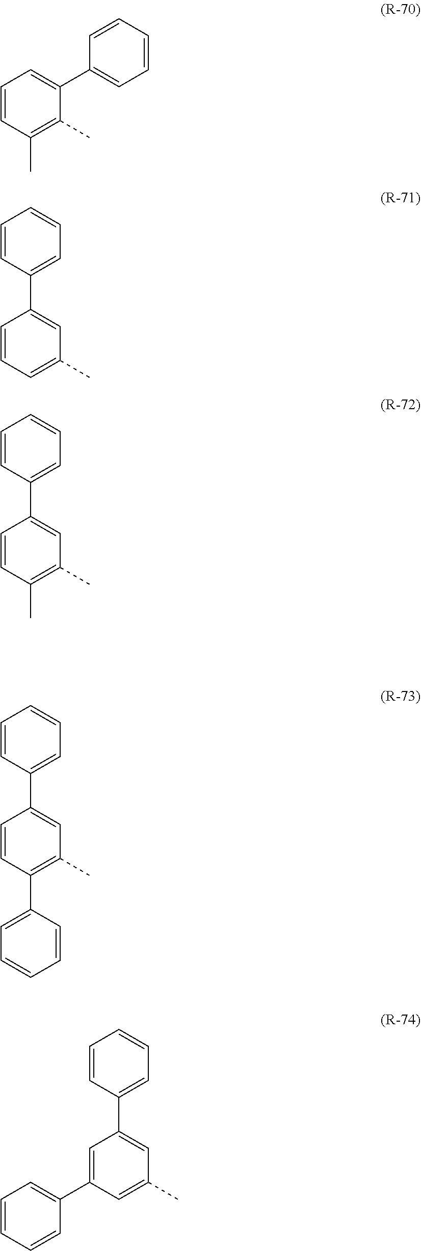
C1=CC(C)=C(C)C(C2=CC=CC=C2)=C1.C1=CC=C(C)C=C1C1=CC=CC=C1.C1=CC(C)=C(C)C=C1C1=CC=CC=C1.C1=CC(C2=CC=CC=C2)=C(C)C=C1C1=CC=CC=C1.C1=C(C2=CC=CC=C2)C=C(C)C=C1C1=CC=CC=C1
